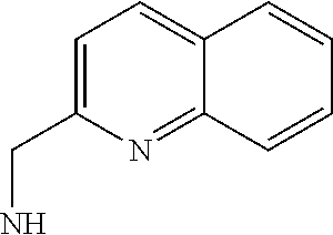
C1=C(CN)N=C2C(=C1)C=CC=C2
